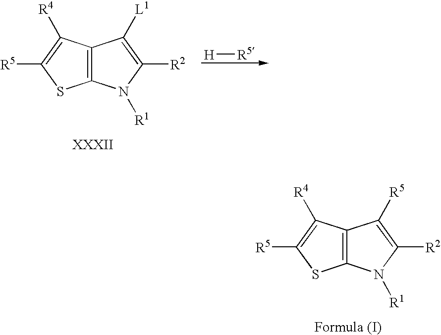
C12=C(N([R1])C([R2])=C1[L1])SC([R5])=C2[R4].[H][R5].C12=C(N([R1])C([R2])=C1[R5])SC([R5])=C2[R4]
